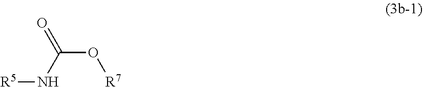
O=C(O[R7])N[R5]
